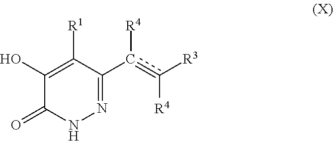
C1(O)=C([R1])C(C(=C([R3])[R4])[R4])=NNC1=O
